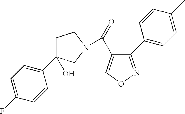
O=C(C1=CON=C1C1=CC=C(C)C=C1)N1CC(C2=CC=C(F)C=C2)(O)CC1
